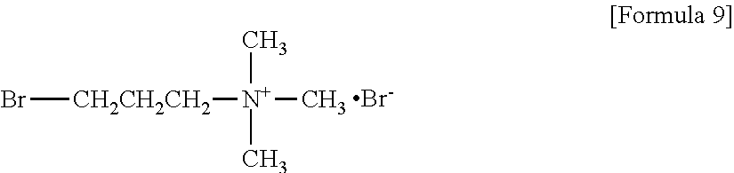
[Br-].Br[CH2CH2CH2][N+](C)(C)C
